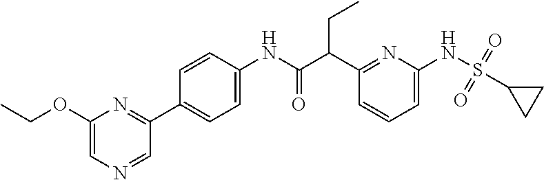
C1(C(C(NC2=CC=C(C3=NC(OCC)=CN=C3)C=C2)=O)CC)=NC(NS(=O)(=O)C2CC2)=CC=C1
